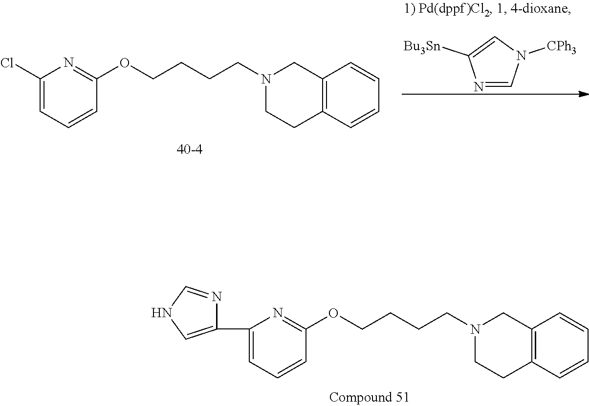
C1(C2=CNC=N2)=CC=CC(OCCCCN2CCC3=C(C2)C=CC=C3)=N1.N1=CN([CPh3])C=C1[Bu3Sn].C1(Cl)=CC=CC(OCCCCN2CCC3=C(C2)C=CC=C3)=N1
